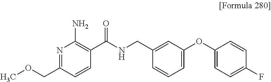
N1=C(COC)C=CC(C(NCC2=CC(OC3=CC=C(F)C=C3)=CC=C2)=O)=C1N
